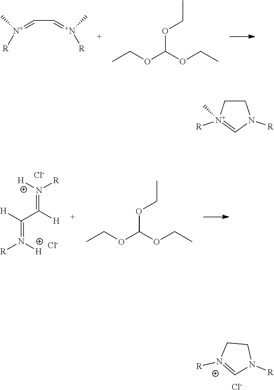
C(OC(OCC)OCC)C.C(C=[N+]([R])C)=[N+]([R])C.[H]C(C([H])=N([R])[H])=N([R])[H].C(OC(OCC)OCC)C.[Cl-].[Cl-].C1C[N+]([R])=CN1[R].[Cl-].C1C[N+]([R])(C)=CN1[R]
